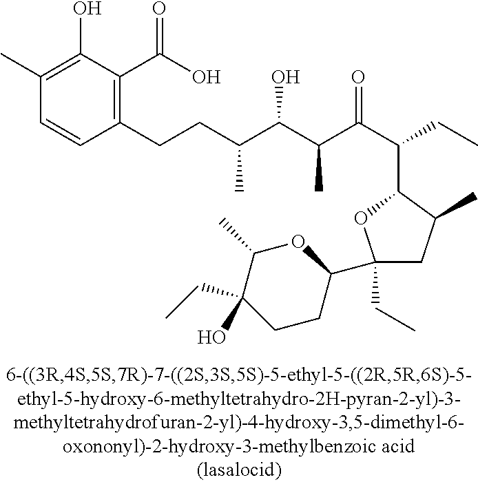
C1(CC)(C2OC(C)C(CC)(O)CC2)CC(C)C(C(C(C(C(C(CCC2=C(C(O)=O)C(O)=C(C)C=C2)C)O)C)=O)CC)O1
